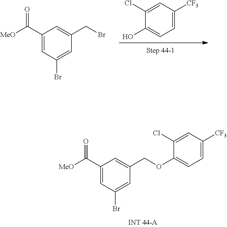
OC1=CC=C([CF3])C=C1Cl.C1(C([MeO])=O)=CC(Br)=CC(CBr)=C1.C1(C([MeO])=O)=CC(Br)=CC(COC2=CC=C([CF3])C=C2Cl)=C1
